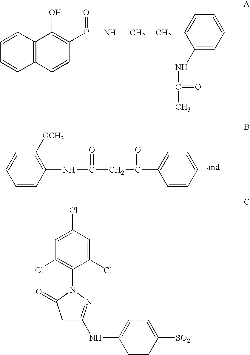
C1=CC(NC(CC(C2=CC=CC=C2)=O)=O)=C([OCH3])C=C1.C1=CC=CC2=C1C=CC(C(NCCC1=CC=CC=C1NC(C)=O)=O)=C2O.C1(Cl)=CC(Cl)=CC(Cl)=C1N1C(=O)CC(NC2=CC=C([SO2])C=C2)=N1
